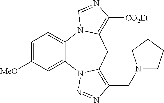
C1=C([MeO])C=C2C(=C1)N1C(=C([CO2Et])N=C1)CC1=C(CN3CCCC3)N=NN21
